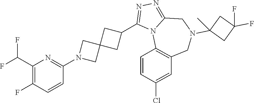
C1(C(F)F)=C(F)C=CC(N2CC3(C2)CC(C2=NN=C4N2C2=C(CN(C5(C)CC(F)(F)C5)C4)C=C(Cl)C=C2)C3)=N1
